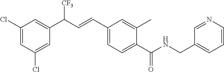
C1(Cl)=CC(Cl)=CC(C(C=CC2=CC=C(C(NCC3=CC=CN=C3)=O)C(C)=C2)[CF3])=C1
